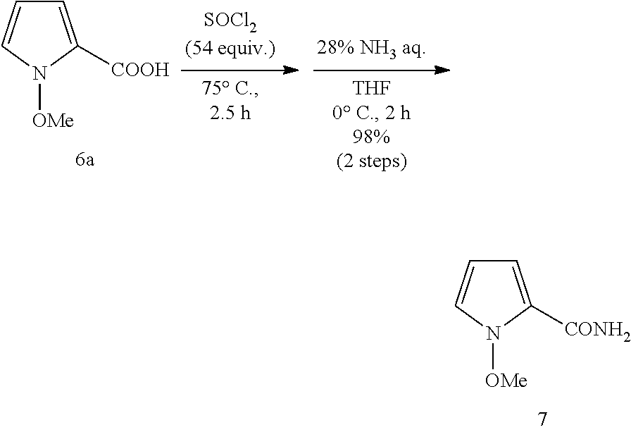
C1=C([COOH])N([OMe])C=C1.C1=C([CONH2])N([OMe])C=C1
